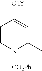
C1CN([CO2Ph])C(C)C=C1[OTf]
